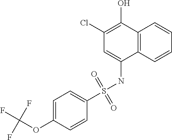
C12=C(C=CC=C1)C(NS(C1=CC=C(OC(F)(F)F)C=C1)(=O)=O)=CC(Cl)=C2O
